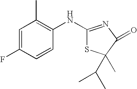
C1=C(F)C=CC(NC2=NC(=O)C(C)(C(C)C)S2)=C1C
